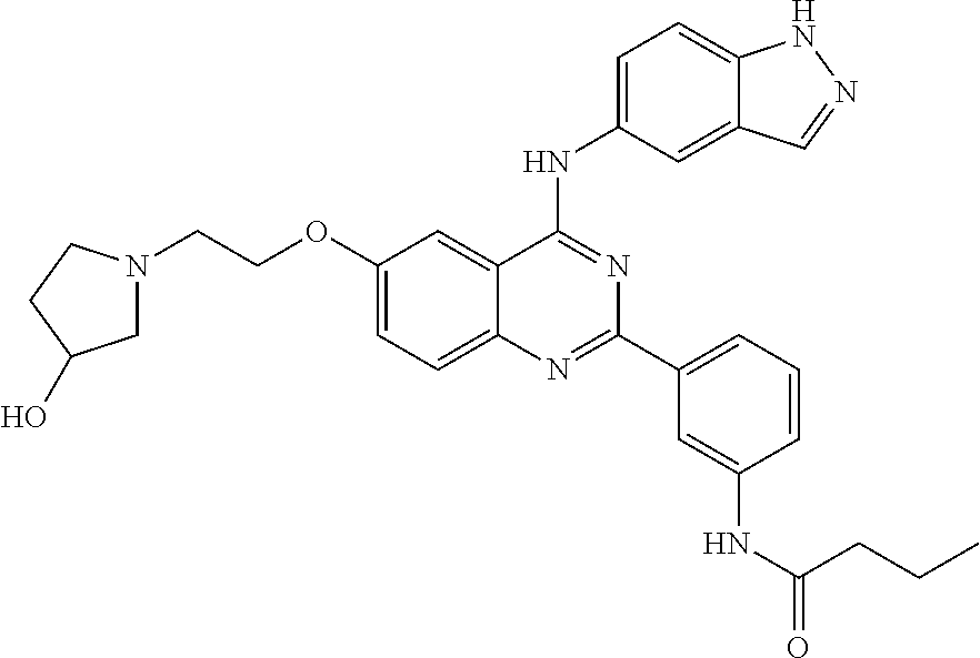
C1(OCCN2CCC(O)C2)=CC=C2C(=C1)C(NC1=CC=C3C(=C1)C=NN3)=NC(C1=CC=CC(NC(=O)CCC)=C1)=N2
